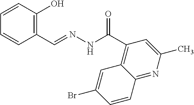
C1=CC(O)=C(C=NNC(C2=C3C(=NC(C)=C2)C=CC(Br)=C3)=O)C=C1
